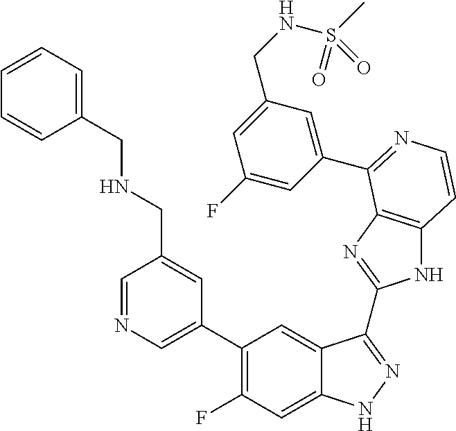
C1=C(C2=C(F)C=C3C(=C2)C(C2=NC4=C(N2)C=CN=C4C2=CC(CNS(C)(=O)=O)=CC(F)=C2)=NN3)C=C(CNCC2=CC=CC=C2)C=N1
